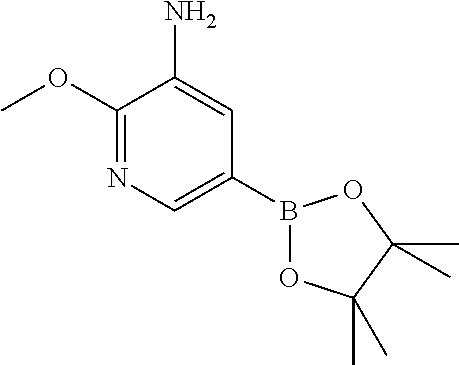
C1(OC)=NC=C(B2OC(C)(C)C(C)(C)O2)C=C1N
